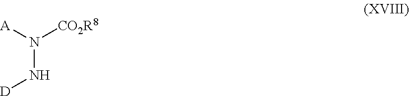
N(N[D])([A])[CO2R8]
